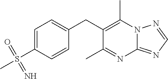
N12C(=NC=N1)N=C(C)C(CC1=CC=C(S(C)(=O)=N)C=C1)=C2C
